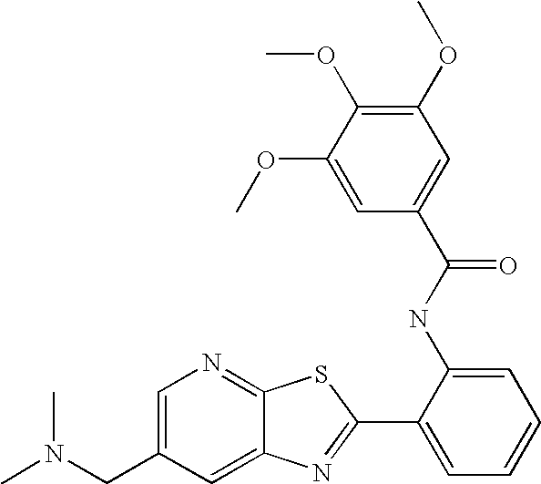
C1=C(CN(C)C)C=C2C(=N1)SC(C1=CC=CC=C1NC(C1=CC(OC)=C(OC)C(OC)=C1)=O)=N2
